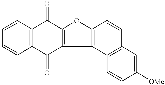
C1=CC2=C(C=C1)C(=O)C1=C(C2=O)OC2=C1C1=C(C=C2)C=C([OMe])C=C1
